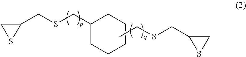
C1(CSCC2CCCCC2)CS1.C1(CSCC)CS1
